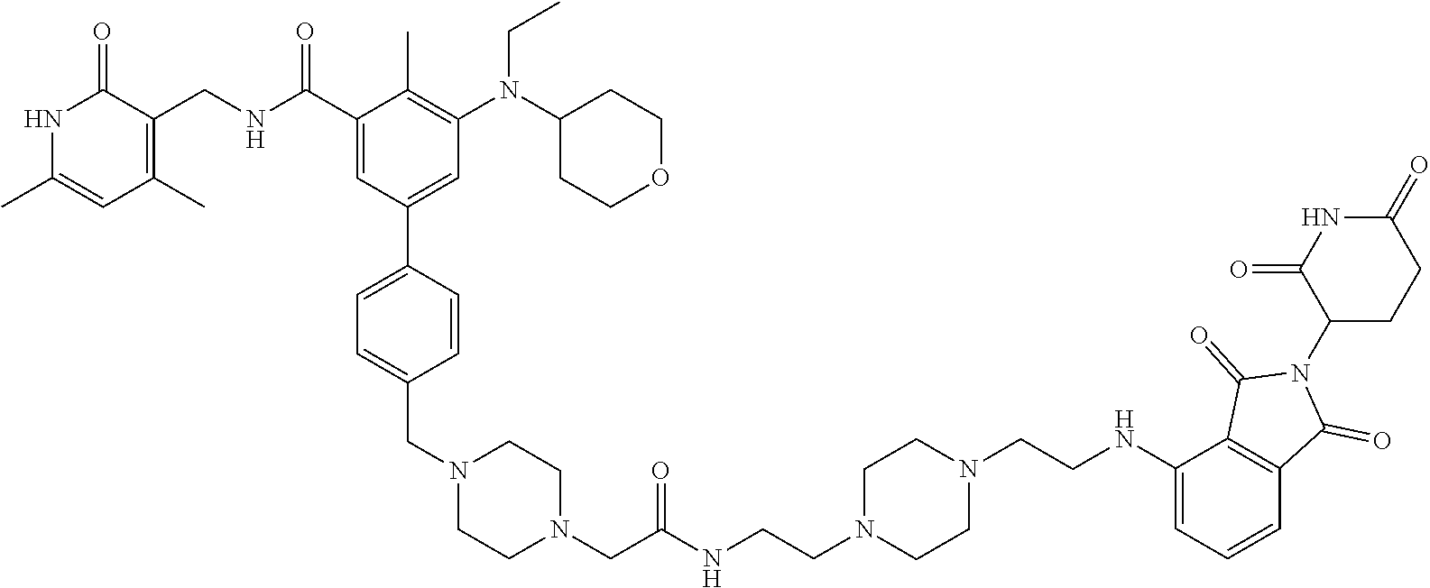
N1C(C)=CC(C)=C(CNC(C2=CC(C3=CC=C(CN4CCN(CC(NCCN5CCN(CCNC6=CC=CC7=C6C(=O)N(C6CCC(=O)NC6=O)C7=O)CC5)=O)CC4)C=C3)=CC(N(C3CCOCC3)CC)=C2C)=O)C1=O
